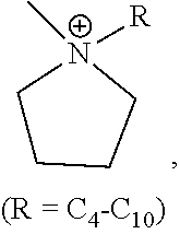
C1CCC[N+]1(C)[R]
